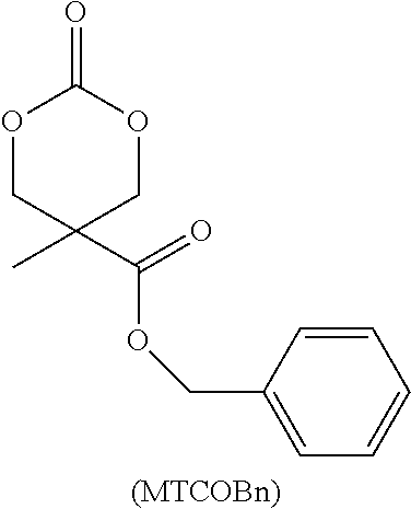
O1CC(C)(C(=O)OCC2=CC=CC=C2)COC1=O.[(MTCOBn)]
